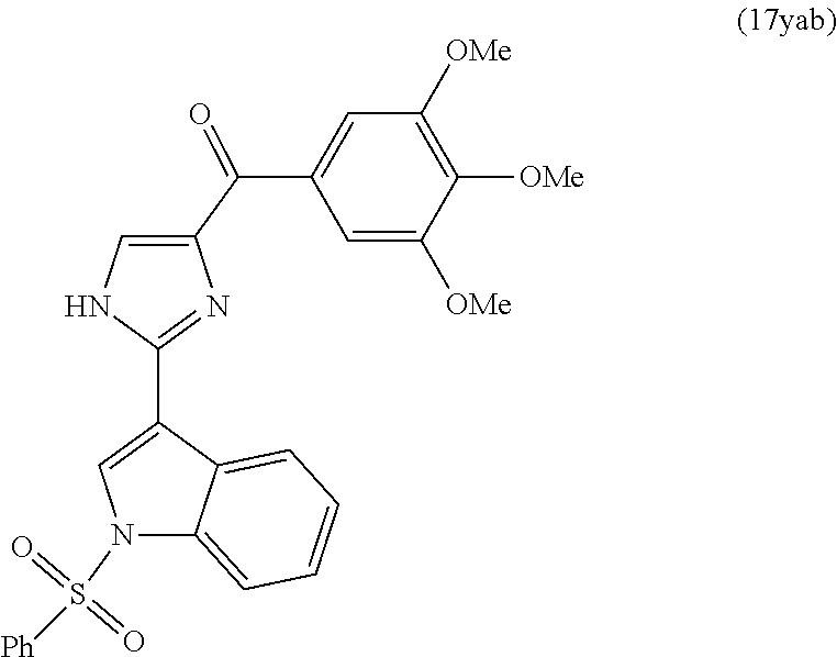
C1(C(C2=CC([OMe])=C([OMe])C([OMe])=C2)=O)=CNC(C2=CN(S([Ph])(=O)=O)C3=CC=CC=C23)=N1
